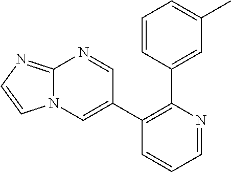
C1=CC(C2=C(C3=CN4C(=NC=C4)N=C3)C=CC=N2)=CC(C)=C1
